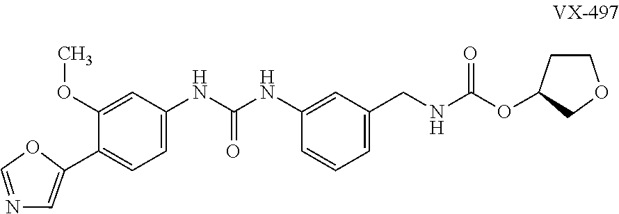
C1=C(NC(NC2=CC(CNC(=O)OC3CCOC3)=CC=C2)=O)C=C(OC)C(C2=CN=CO2)=C1
